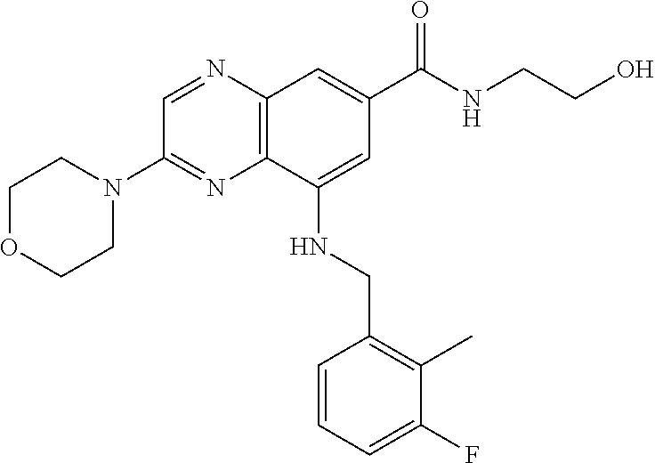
C1OCCN(C2=NC3=C(N=C2)C=C(C(NCCO)=O)C=C3NCC2=C(C)C(F)=CC=C2)C1
